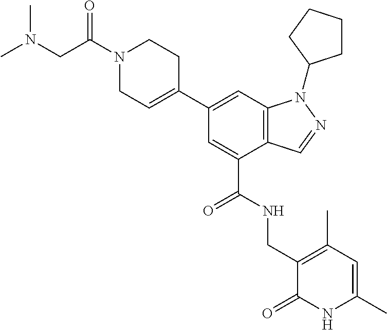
C12=C(C=C(C3=CCN(C(=O)CN(C)C)CC3)C=C1C(NCC1=C(C)C=C(C)NC1=O)=O)N(C1CCCC1)N=C2
